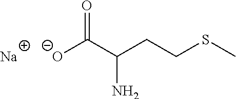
[O-]C(C(CCSC)N)=O.[Na]
